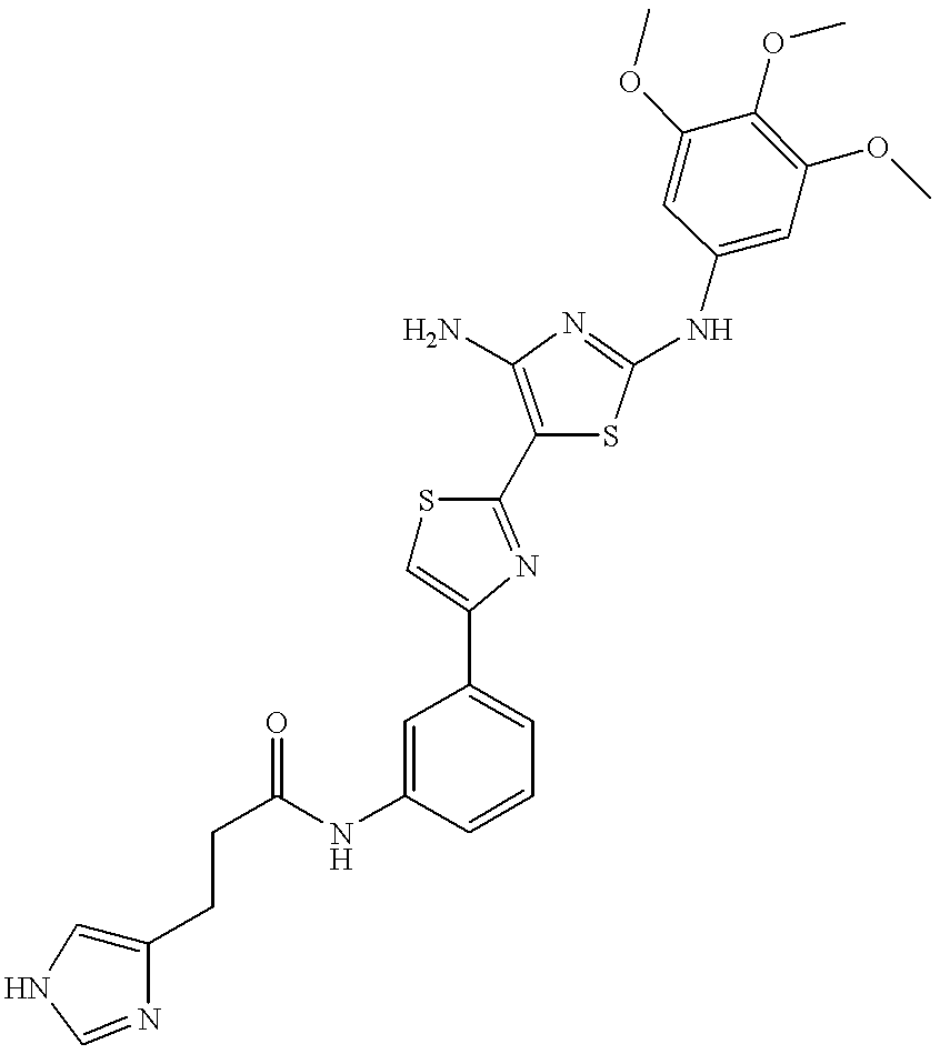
C(C(NC1=CC(C2=CSC(C3=C(N)N=C(NC4=CC(OC)=C(OC)C(OC)=C4)S3)=N2)=CC=C1)=O)CC1=CNC=N1
